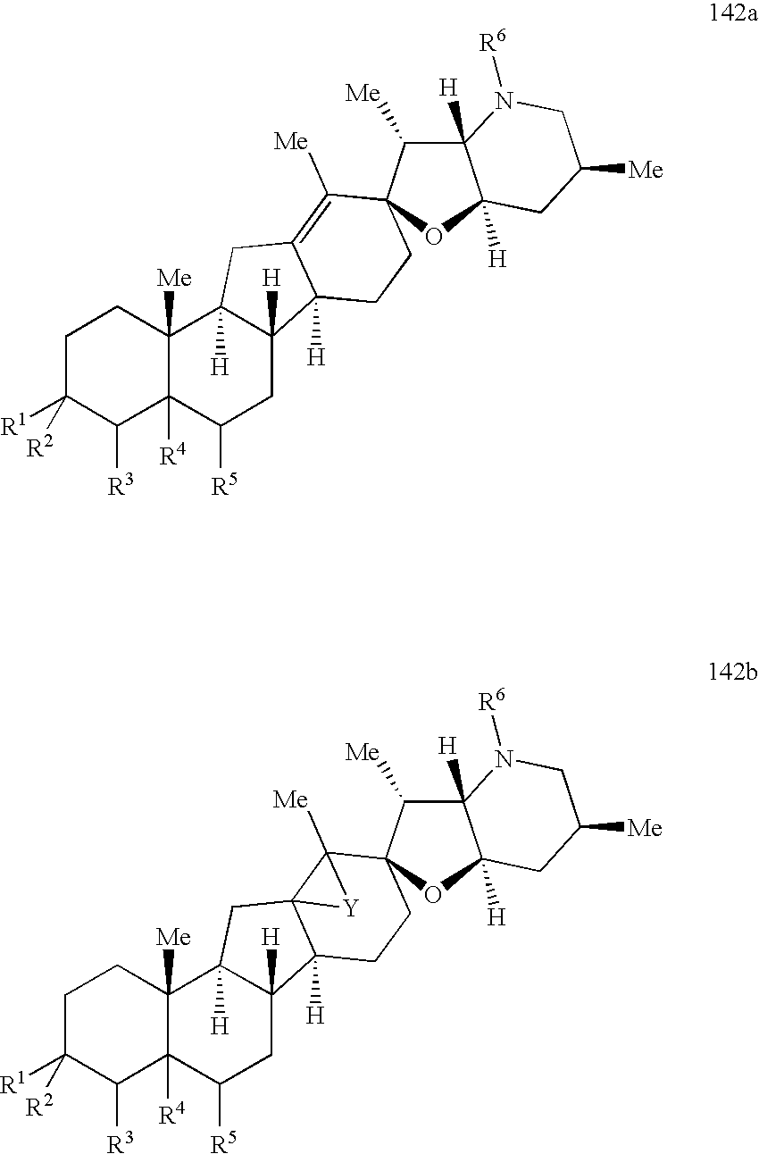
C1C([R1])([R2])C([R3])C2([R4])C([Me])(C1)C1([H])C([H])(CC2[R5])C2([H])C(=C([Me])C3(CC2)C([Me])C2([H])C([H])(O3)CC([Me])CN2[R6])C1.C1C([R1])([R2])C([R3])C2([R4])C([Me])(C1)C1([H])C([H])(CC2[R5])C2([H])C3(C1)C([Me])(C1(CC2)C([Me])C2([H])C([H])(O1)CC([Me])CN2[R6])[Y]3
